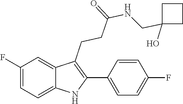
C1=C(F)C=C2C(CCC(=O)NCC3(O)CCC3)=C(C3=CC=C(F)C=C3)NC2=C1
